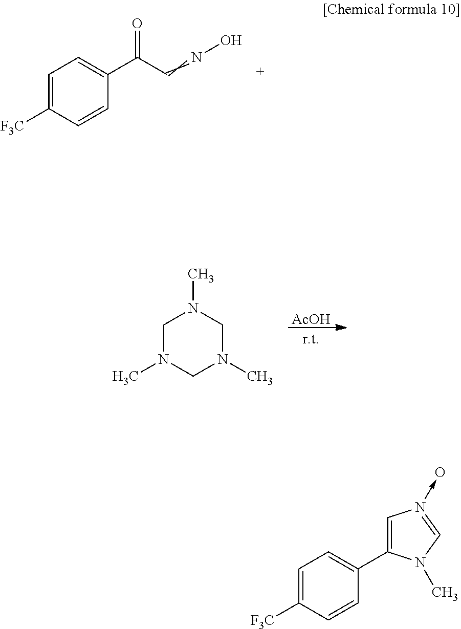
C1=C([F3C])C=CC(C(C=NO)=O)=C1.[AcOH].C1N(C)CN(C)CN1C.C1=C([F3C])C=CC(C2=CN(->O)=CN2C)=C1
